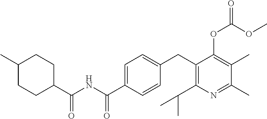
C1(CC2=C(C(C)C)N=C(C)C(C)=C2OC(OC)=O)=CC=C(C(NC(C2CCC(C)CC2)=O)=O)C=C1
